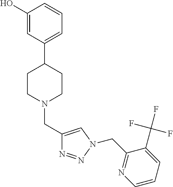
C1(O)=CC(C2CCN(CC3=CN(CC4=NC=CC=C4C(F)(F)F)N=N3)CC2)=CC=C1
